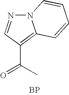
N12N=CC(C(=O)C)=C1C=CC=C2.[BP]
